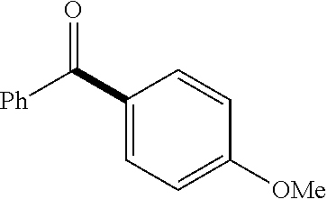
C1(C([Ph])=O)=CC=C([OMe])C=C1
